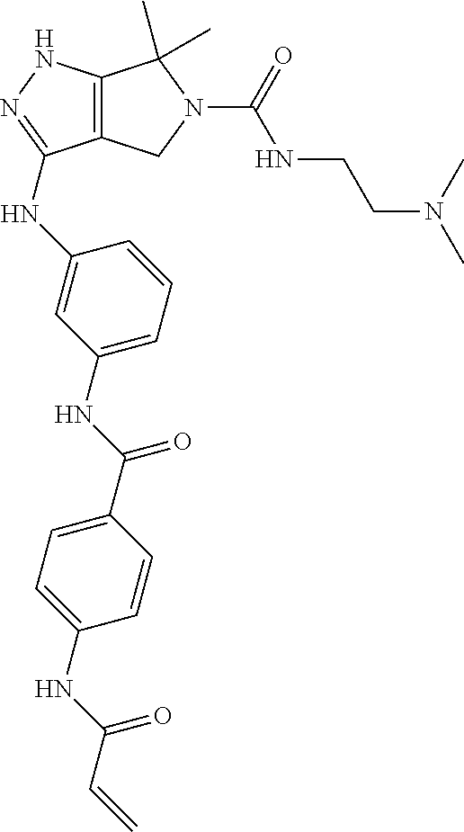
C12=C(NN=C1NC1=CC(NC(C3=CC=C(NC(C=C)=O)C=C3)=O)=CC=C1)C(C)(C)N(C(NCCN(C)C)=O)C2
